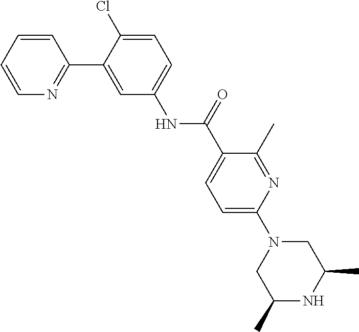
C1=CC=CN=C1C1=CC(NC(C2=CC=C(N3CC(C)NC(C)C3)N=C2C)=O)=CC=C1Cl
